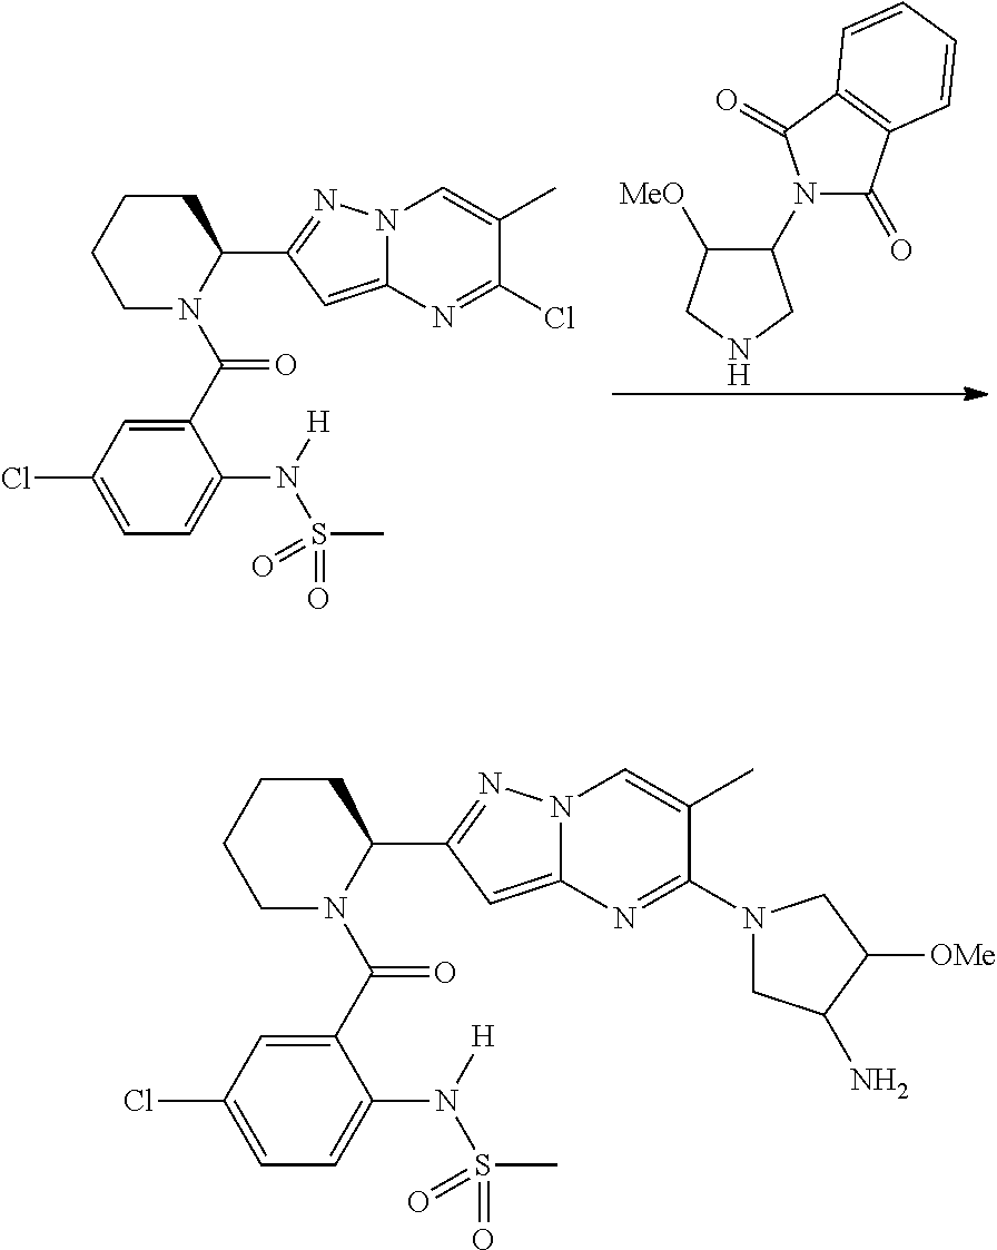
C1([MeO])C(N2C(=O)C3=C(C2=O)C=CC=C3)CNC1.C1CCCC(C2=NN3C(=C2)N=C(Cl)C(C)=C3)N1C(C1=CC(Cl)=CC=C1N([H])S(C)(=O)=O)=O.C1CCCC(C2=NN3C(=C2)N=C(N2CC(N)C([OMe])C2)C(C)=C3)N1C(C1=CC(Cl)=CC=C1N([H])S(C)(=O)=O)=O
